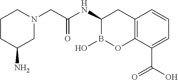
C12=C(C(C(O)=O)=CC=C1)OB(O)C(NC(=O)CN1CC(N)CCC1)C2
